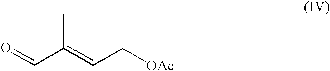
O=CC(=CC[OAc])C
